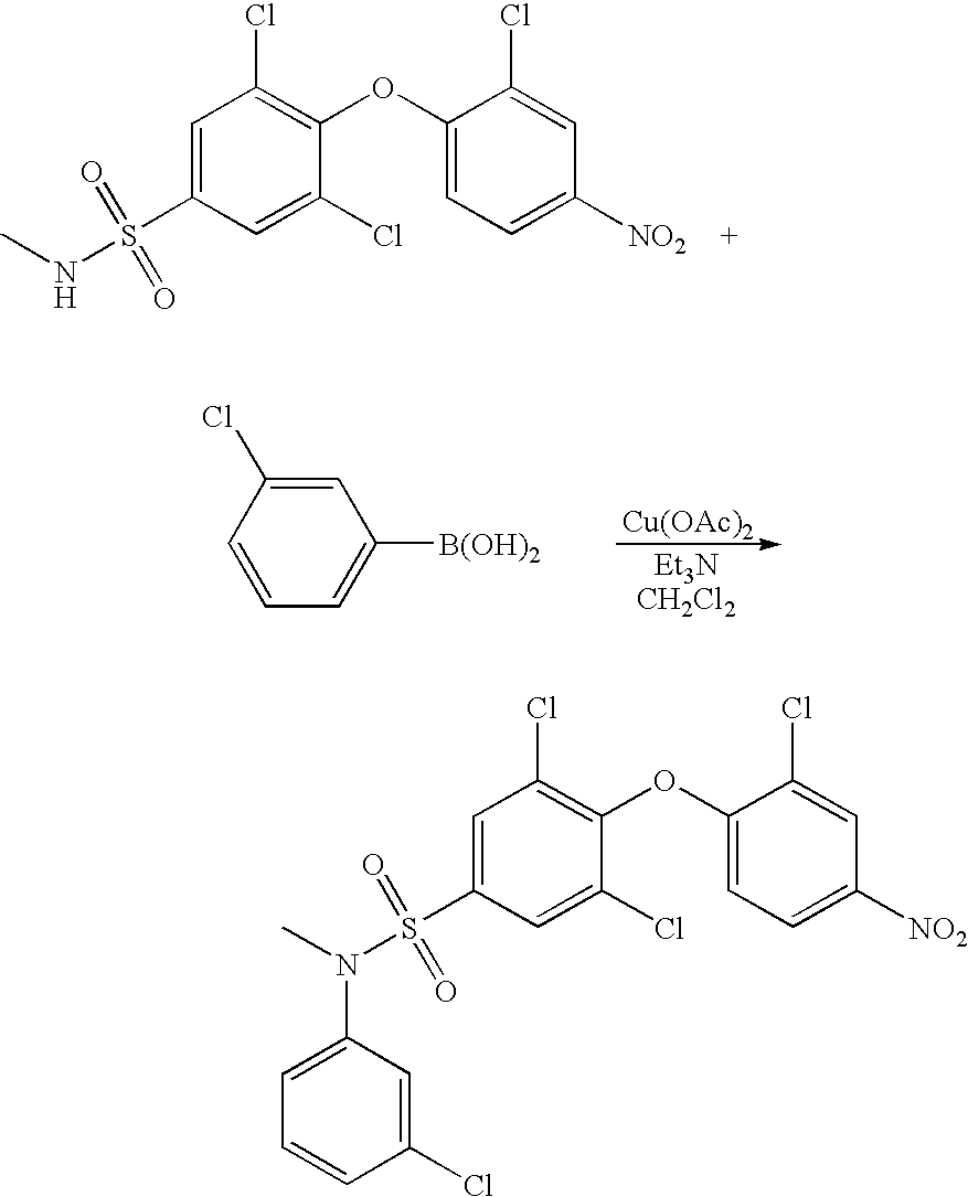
C1=C(S(=O)(=O)NC)C=C(Cl)C(OC2=CC=C([NO2])C=C2Cl)=C1Cl.C1=CC=C([B(OH)2])C=C1Cl.[Cu(OAc)2].C1=C(S(=O)(=O)N(C)C2=CC=CC(Cl)=C2)C=C(Cl)C(OC2=CC=C([NO2])C=C2Cl)=C1Cl
